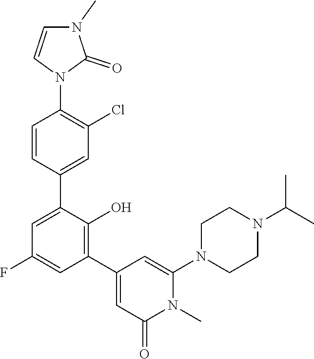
N1(C2=CC(C3=C(O)C(C4=CC(Cl)=C(N5C=CN(C)C5=O)C=C4)=CC(F)=C3)=CC(=O)N2C)CCN(C(C)C)CC1
